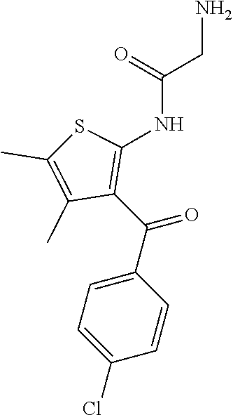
C1(C(C2=CC=C(Cl)C=C2)=O)=C(NC(CN)=O)SC(C)=C1C
